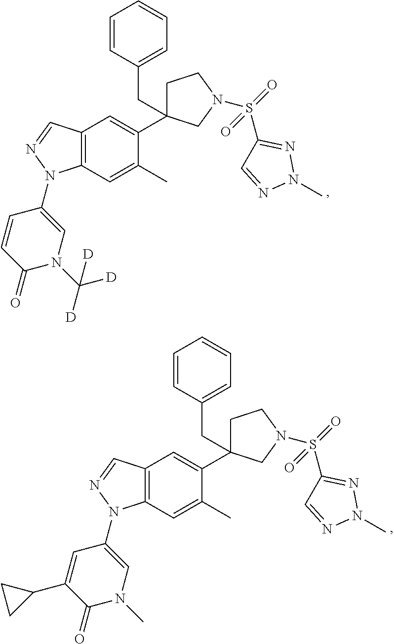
C12=C(C=NN1C1=CN(C([D])([D])[D])C(=O)C=C1)C=C(C1(CC3=CC=CC=C3)CCN(S(C3=NN(C)N=C3)(=O)=O)C1)C(C)=C2.C12=C(C=NN1C1=CN(C)C(=O)C(C3CC3)=C1)C=C(C1(CC3=CC=CC=C3)CCN(S(C3=NN(C)N=C3)(=O)=O)C1)C(C)=C2
